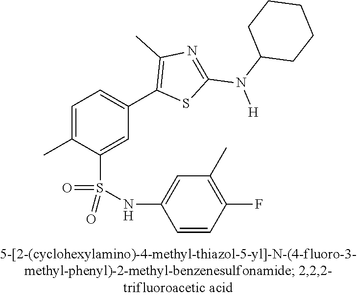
C1=C(C)C(S(NC2=CC(C)=C(F)C=C2)(=O)=O)=CC(C2=C(C)N=C(N(C3CCCCC3)[H])S2)=C1
